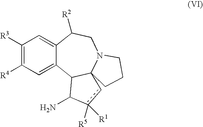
C1([R3])=C([R4])C=C2C(=C1)C([R2])CN1C3(C2C(N)c([R5])([R1])c3)CCC1
